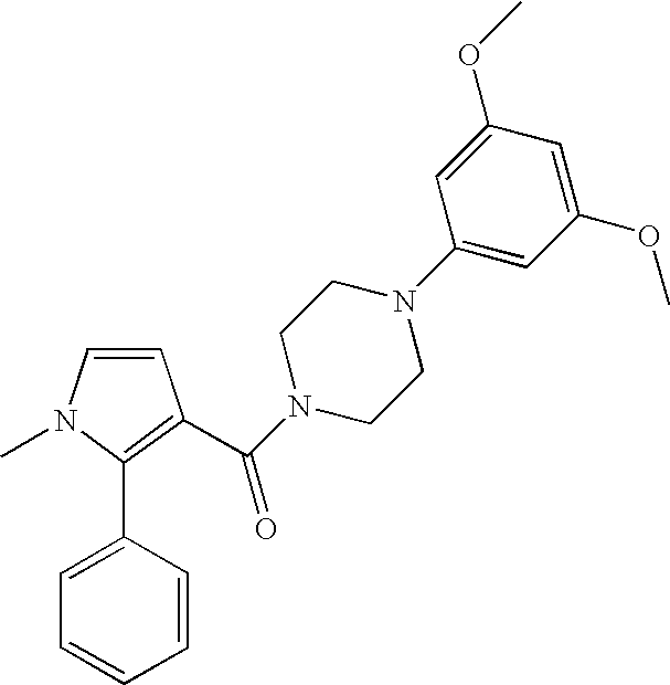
C1=CN(C)C(C2=CC=CC=C2)=C1C(N1CCN(C2=CC(OC)=CC(OC)=C2)CC1)=O
